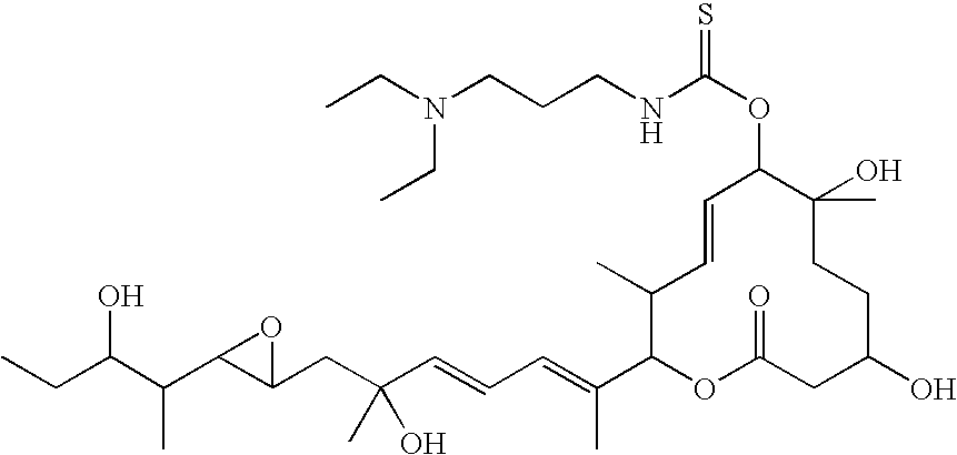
CCC(C(C1C(CC(C=CC=C(C2OC(=O)CC(O)CCC(O)(C)C(OC(NCCCN(CC)CC)=S)C=CC2C)C)(O)C)O1)C)O
